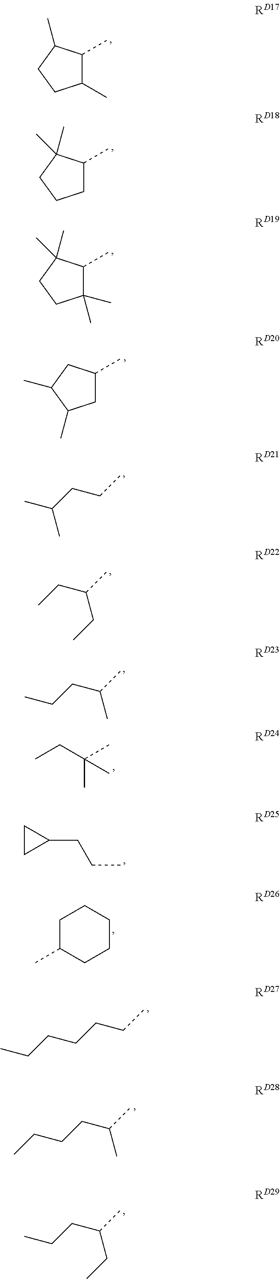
C1(C)C(C)C(C)CC1.C1C(C)C(C)(C)CC1.C1(C)(C)C(C)C(C)(C)CC1.C1C(C)CC(C)C1C.C(C)(C)CCC.C(CC)(CC)C.C(C)(CCC)C.CCC(C)(C)C.CCCC1CC1.C1C(C)CCCC1.C(CCC)CCC.C(CC)CC(C)C.C(C)CC(C)CC
